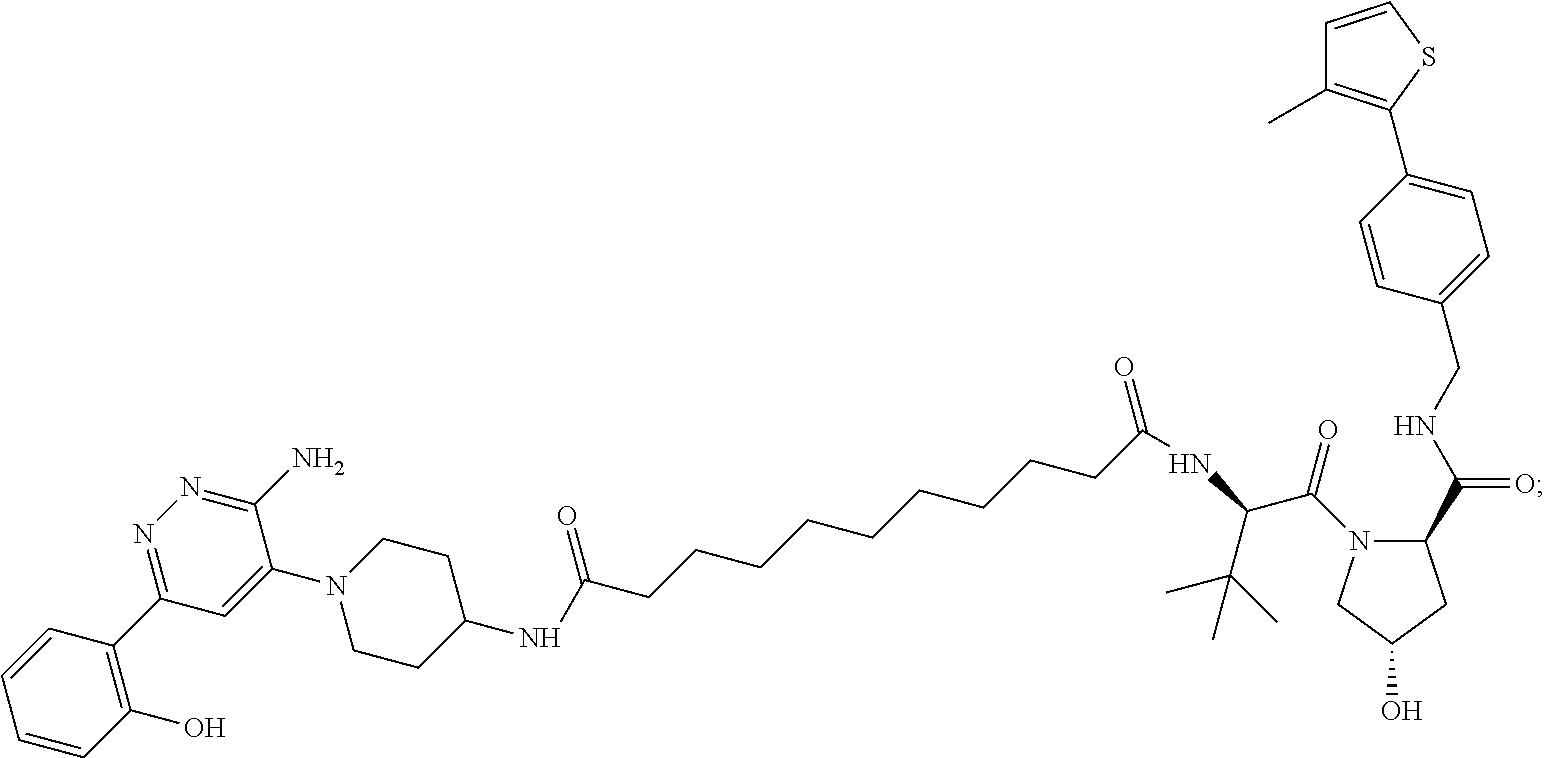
C1(NC(CCCCCCCCCC(NC(C(C)(C)C)C(=O)N2C(C(=O)NCC3=CC=C(C4=C(C)C=CS4)C=C3)CC(O)C2)=O)=O)CCN(C2=CC(C3=C(O)C=CC=C3)=NN=C2N)CC1
